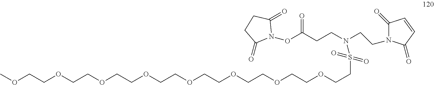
COCCOCCOCCOCCOCCOCCOCCOCCS(N(CCN1C(=O)C=CC1=O)CCC(=O)ON1C(=O)CCC1=O)(=O)=O
